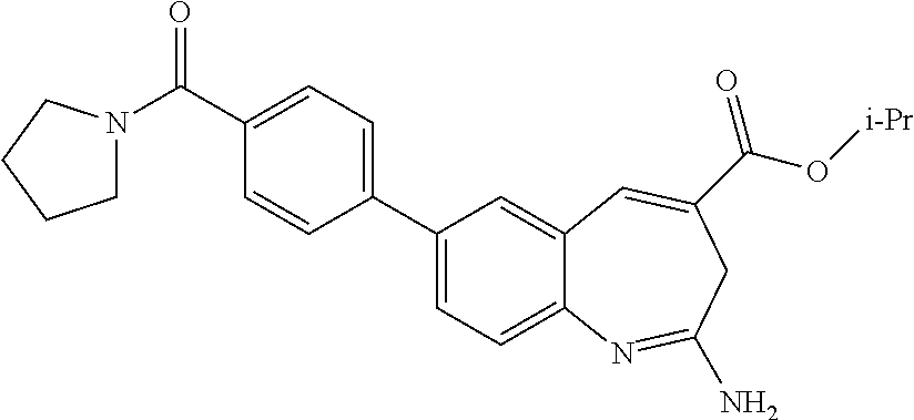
C1(C(=O)N2CCCC2)=CC=C(C2=CC=C3C(=C2)C=C(C(O[i-Pr])=O)CC(N)=N3)C=C1
